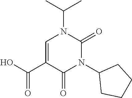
CC(C)N1C=C(C(=O)O)C(=O)N(C2CCCC2)C1=O
